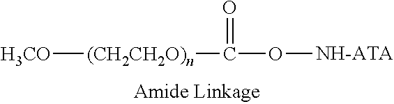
[H3CO][(CH2CH2O)n]C(O[NH-ATA])=O
